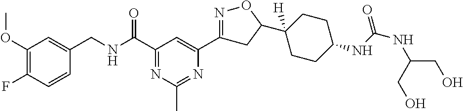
C1(OC)=C(F)C=CC(CNC(C2=NC(C)=NC(C3=NOC(C4([H])CCC(NC(NC(CO)CO)=O)CC4)C3)=C2)=O)=C1
